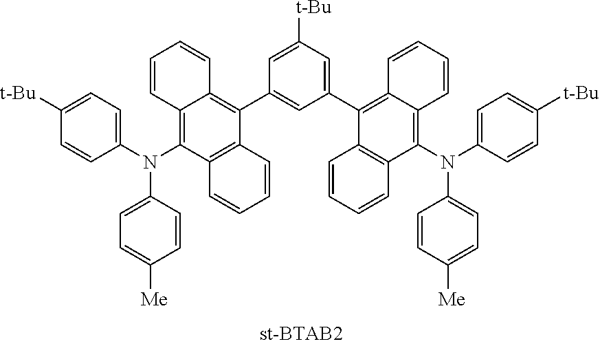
C1(C2=C3C(=C(N(C4=CC=C([t-Bu])C=C4)C4=CC=C([Me])C=C4)C4=C2C=CC=C4)C=CC=C3)=CC([t-Bu])=CC(C2=C3C(=C(N(C4=CC=C([t-Bu])C=C4)C4=CC=C([Me])C=C4)C4=C2C=CC=C4)C=CC=C3)=C1
